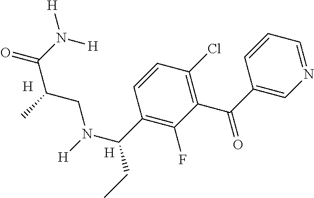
N1=CC=CC(C(=O)C2=C(Cl)C=CC(C(N([H])CC(C(N([H])[H])=O)C)CC)=C2F)=C1.[H].[H]
